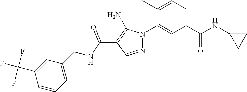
C(C1=C(N)N(C2=CC(C(NC3CC3)=O)=CC=C2C)N=C1)(=O)NCC1=CC=CC(C(F)(F)F)=C1
